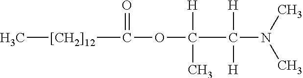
C[[CH2]12]C(=O)OC(C(N(C)C)([H])[H])([H])C
